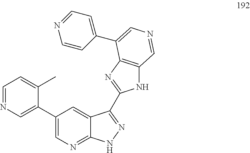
C1=C(C)C(C2=CN=C3C(=C2)C(C2=NC4=C(N2)C=NC=C4C2=CC=NC=C2)=NN3)=CN=C1
